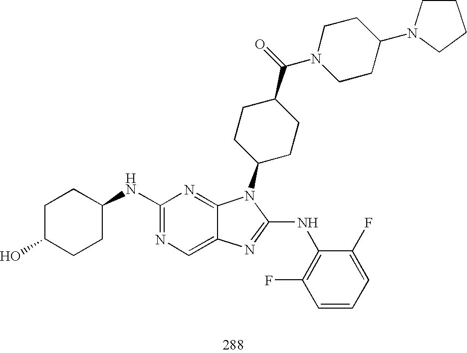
C1(NC2CCC(O)CC2)=NC=C2C(=N1)N(C1CCC(C(=O)N3CCC(N4CCCC4)CC3)CC1)C(NC1=C(F)C=CC=C1F)=N2
